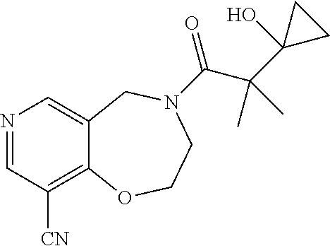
N1=CC([CN])=C2C(=C1)CN(C(C(C1(O)CC1)(C)C)=O)CCO2
